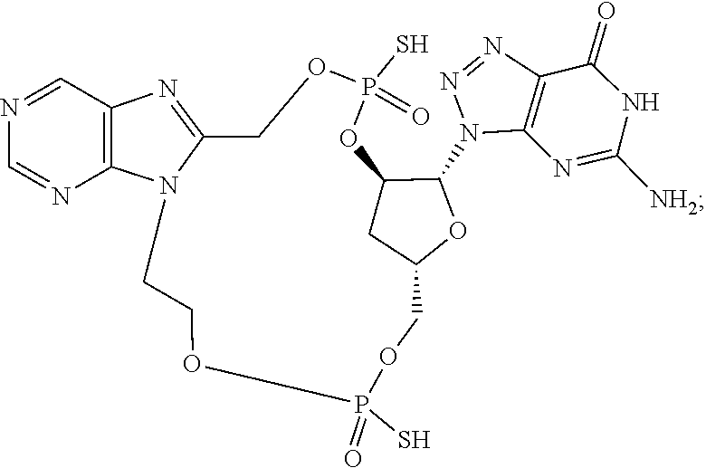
N1=NC2=C(N1C1C3CC(COP(S)(=O)OCCN4C(=NC5=C4N=CN=C5)COP(S)(=O)O3)O1)N=C([NH2])NC2=O
